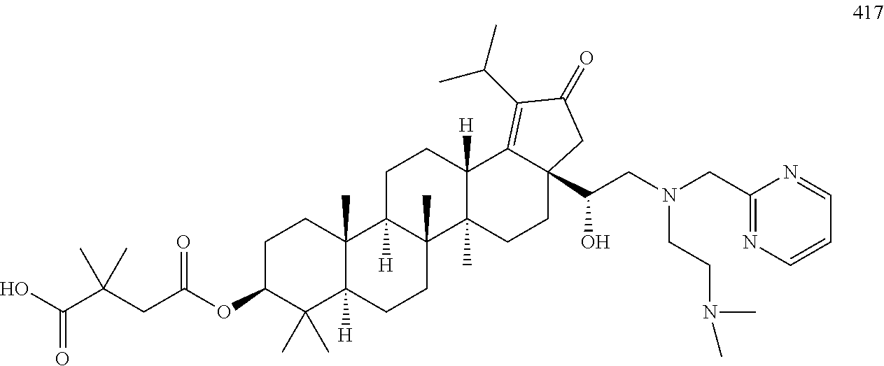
OC(C(CC(OC1C(C)(C)C2([H])C(C)(CC1)C1([H])C(C)(CC2)C2(C)C([H])(CC1)C1=C(C(C)C)C(=O)CC1(C(CN(CC1=NC=CC=N1)CCN(C)C)O)CC2)=O)(C)C)=O
